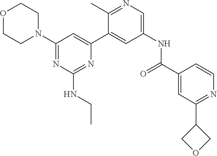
C1(N2CCOCC2)=NC(NCC)=NC(C2=CC(NC(C3=CC(C4COC4)=NC=C3)=O)=CN=C2C)=C1
